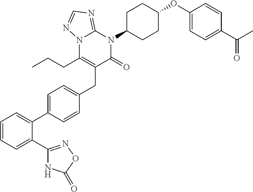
N12C(CCC)=C(CC3=CC=C(C4=CC=CC=C4C4=NOC(=O)N4)C=C3)C(=O)N(C3CCC(OC4=CC=C(C(C)=O)C=C4)CC3)C1=NC=N2
